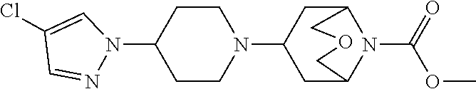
C1(N2C=C(Cl)C=N2)CCN(C2CC3N(C(=O)OC)C(C2)COC3)CC1
